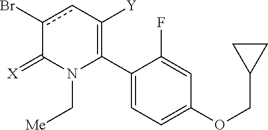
C1(C2=C([Y])cc(Br)C(=[X])N2C[Me])=CC=C(OCC2CC2)C=C1F
